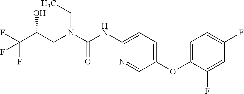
C(C(F)(F)F)(O)CN(CC)C(=O)NC1=CC=C(OC2=CC=C(F)C=C2F)C=N1
